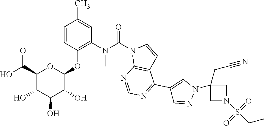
C1=CC(OC2OC(C(O)=O)C(O)C(O)C2O)=C(N(C(N2C3=C(C=C2)C(C2=CN(C4(CC#N)CN(S(=O)(=O)CC)C4)N=C2)=NC=N3)=O)C)C=C1C
